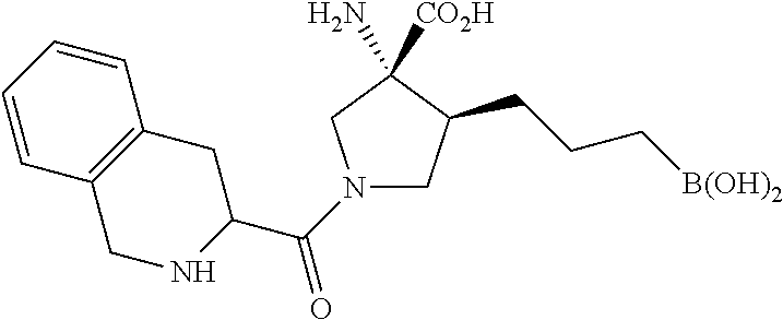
N1(C(C2NCC3=C(C2)C=CC=C3)=O)CC(CCC[B(OH)2])C(N)([CO2H])C1
